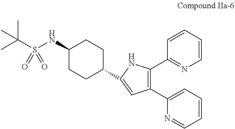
C1(NS(C(C)(C)C)(=O)=O)CCC(C2=CC(C3=CC=CC=N3)=C(C3=NC=CC=C3)N2)CC1
